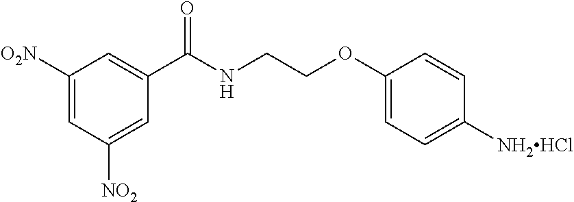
C1(C(NCCOC2=CC=C([NH2HCl])C=C2)=O)=CC([O2N])=CC([NO2])=C1
